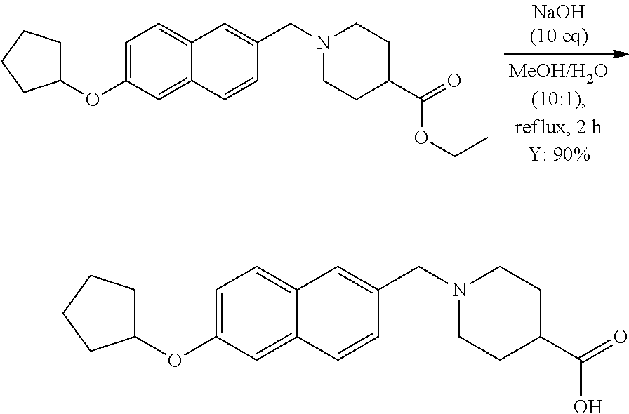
C1=C(OC2CCCC2)C=C2C(=C1)C=C(CN1CCC(C(=O)OCC)CC1)C=C2.C1=C(OC2CCCC2)C=C2C(=C1)C=C(CN1CCC(C(=O)O)CC1)C=C2
